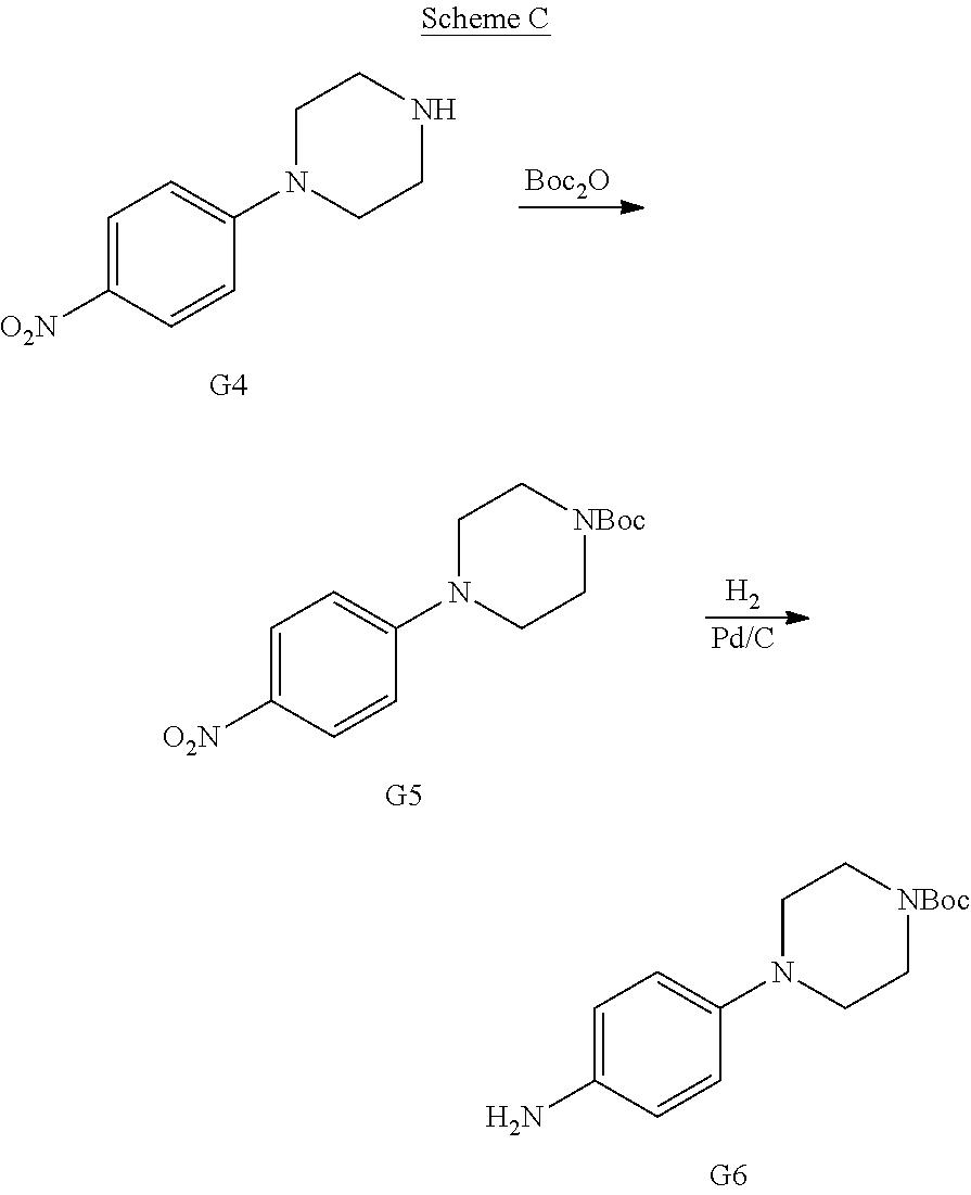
C1=C(N)C=CC(N2CC[NBoc]CC2)=C1.C1=C([O2N])C=CC(N2CCNCC2)=C1.[Boc2O].[H2].[Pd/C].C1=C([O2N])C=CC(N2CC[NBoc]CC2)=C1
